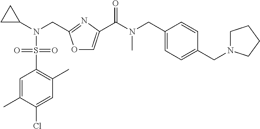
C1C(N(CC2=NC(C(N(CC3=CC=C(CN4CCCC4)C=C3)C)=O)=CO2)S(C2=C(C)C=C(Cl)C(C)=C2)(=O)=O)C1
